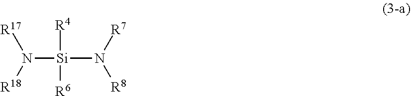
N([Si](N([R8])[R7])([R6])[R4])([R17])[R18]
